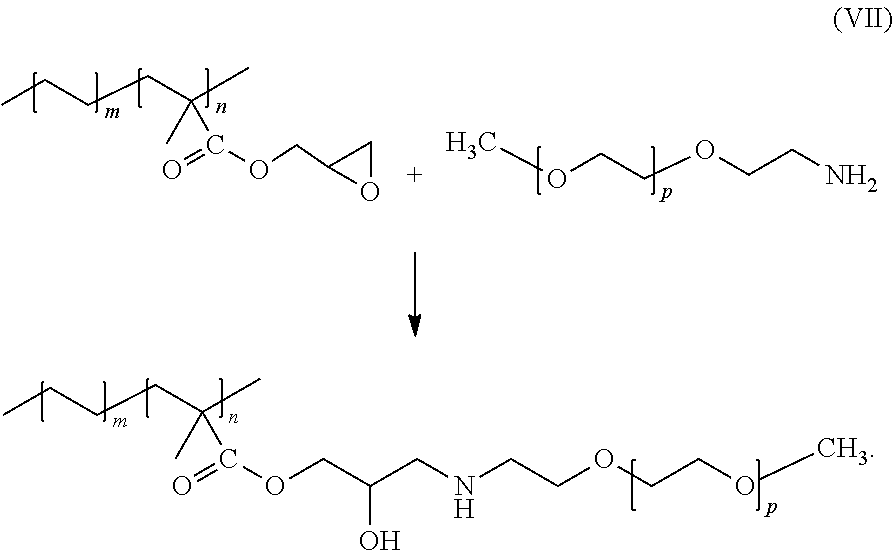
CCCCC(C)(C)C(=O)OCC(CNCCOCCOC)O.CCCCC(C)(C)C(=O)OCC1OC1.COCCOCCN
